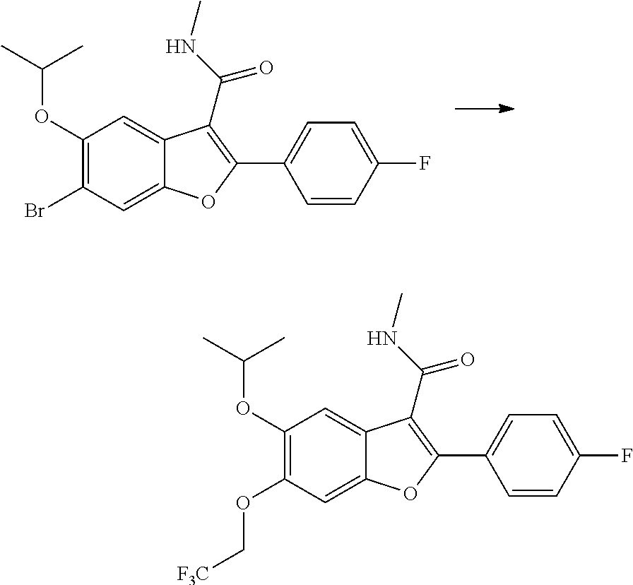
C1(OC(C)C)=C(Br)C=C2C(=C1)C(C(=O)NC)=C(C1=CC=C(F)C=C1)O2.C1(OC(C)C)=C(OC[F3C])C=C2C(=C1)C(C(=O)NC)=C(C1=CC=C(F)C=C1)O2
